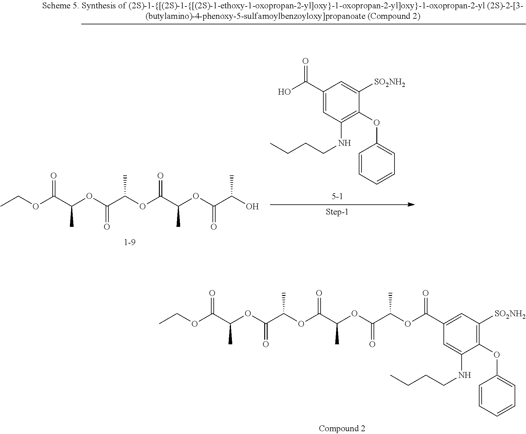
O=C(C(OC(C(OC(C(OC(C(OC(C1=CC([SO2NH2])=C(OC2=CC=CC=C2)C(NCCCC)=C1)=O)C)=O)C)=O)C)=O)C)OCC.O=C(C(OC(C(OC(C(OC(C(O)C)=O)C)=O)C)=O)C)OCC.C1(C(O)=O)=CC(NCCCC)=C(OC2=CC=CC=C2)C([SO2NH2])=C1
